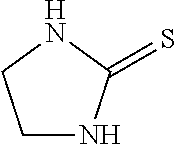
C1NC(=S)NC1
